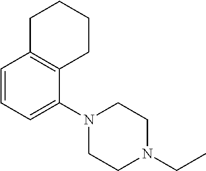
C1=CC=C(N2CCN(CC)CC2)C2=C1CCCC2
